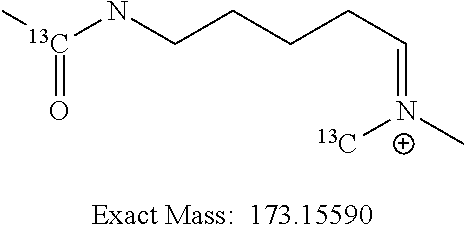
C[13C](NCCCCC=[N+](C)[13C])=O
